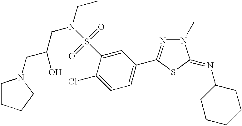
C(C(CN(S(C1=CC(C2=NN(C)C(=NC3CCCCC3)S2)=CC=C1Cl)(=O)=O)CC)O)N1CCCC1
